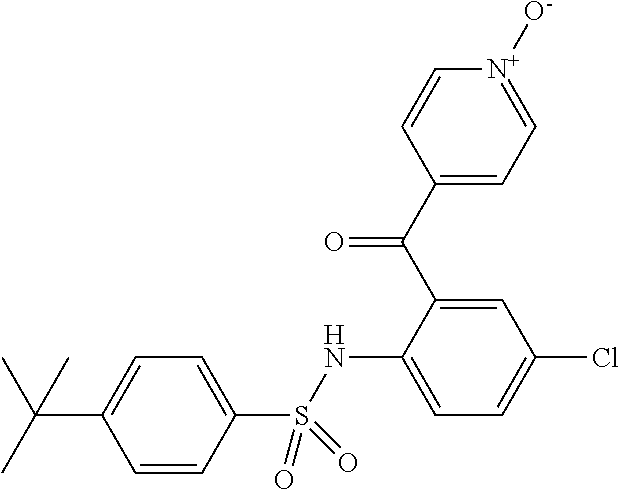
C1(S(NC2=CC=C(Cl)C=C2C(=O)C2=CC=[N+]([O-])C=C2)(=O)=O)=CC=C(C(C)(C)C)C=C1
